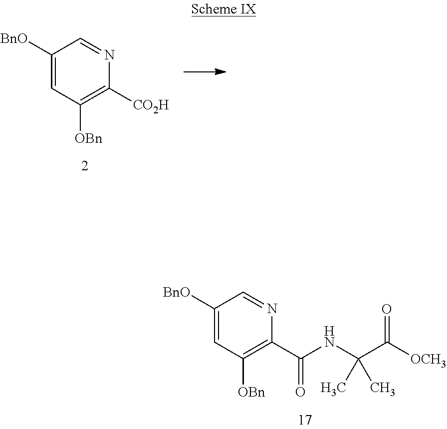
C1([BnO])=CC([OBn])=C([CO2H])N=C1.C1([BnO])=CC([OBn])=C(C(NC(C([OCH3])=O)(C)C)=O)N=C1
